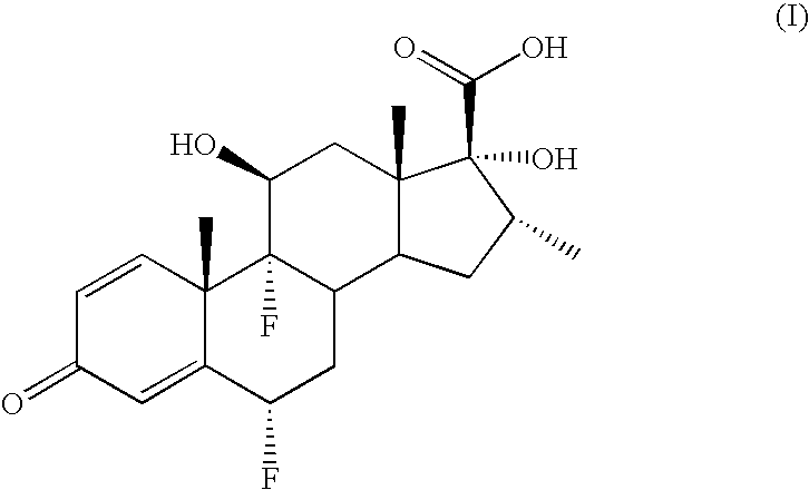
C1=CC2(C)C(=CC1=O)C(F)CC1C2(F)C(O)CC2(C)C1CC(C)C2(C(=O)O)O
